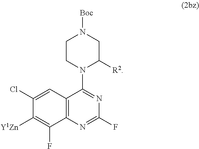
C12=C(N=C(F)N=C1N1C([R2])CN([Boc])CC1)C(F)=C([Y1Zn])C(Cl)=C2
